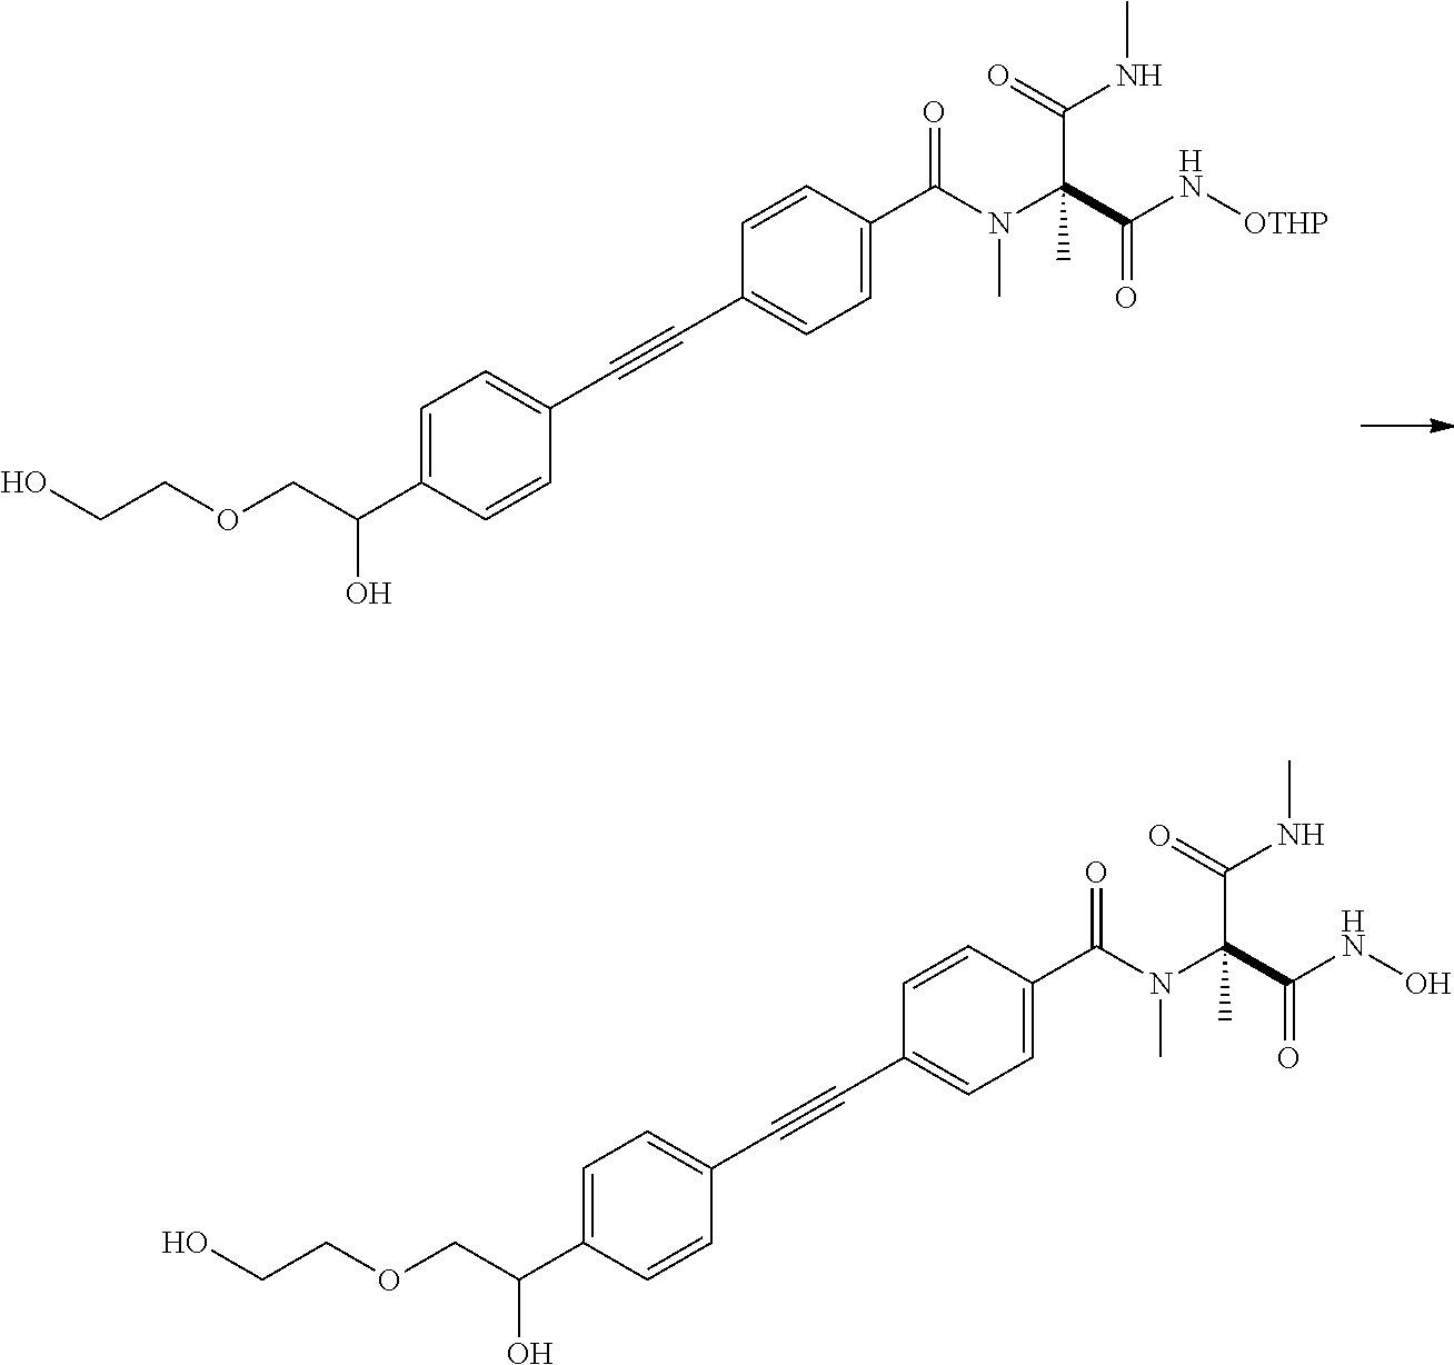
C1=C(C(N(C(C(N[OTHP])=O)(C(=O)NC)C)C)=O)C=CC(C#CC2=CC=C(C(COCCO)O)C=C2)=C1.C1=C(C(N(C(C(NO)=O)(C(=O)NC)C)C)=O)C=CC(C#CC2=CC=C(C(COCCO)O)C=C2)=C1
